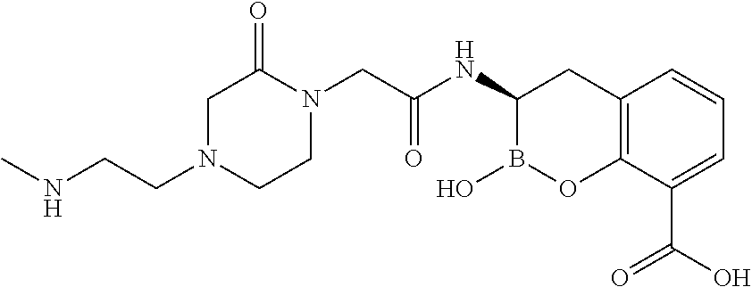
C1N(CCNC)CCN(CC(NC2B(O)OC3=C(C2)C=CC=C3C(O)=O)=O)C1=O
